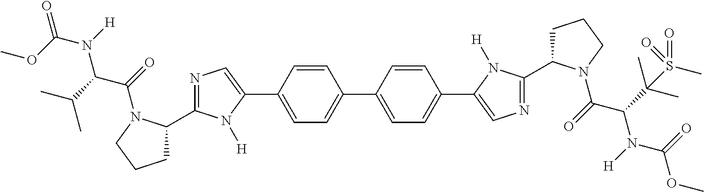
COC(N([H])C(C(C)C)C(=O)N1C(C2=NC=C(C3=CC=C(C4=CC=C(C5=CN=C(C6CCCN6C(=O)C(C(C)(C)S(=O)(C)=O)N([H])C(=O)OC)N5[H])C=C4)C=C3)N2[H])CCC1)=O
